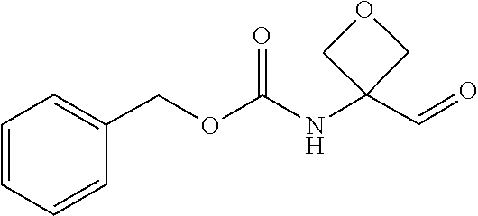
O=C(OCC1=CC=CC=C1)NC1(C=O)COC1
